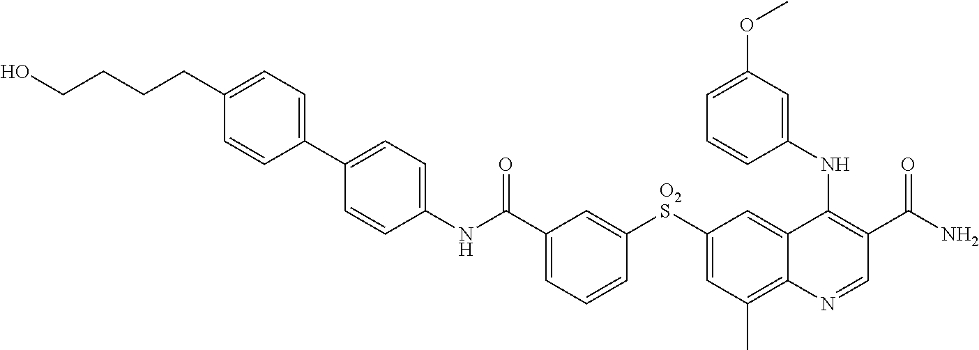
N(C1=CC=C(C2=CC=C(CCCCO)C=C2)C=C1)C(C1=CC=CC([O2S]C2=CC(C)=C3C(=C2)C(NC2=CC(OC)=CC=C2)=C(C(N)=O)C=N3)=C1)=O
